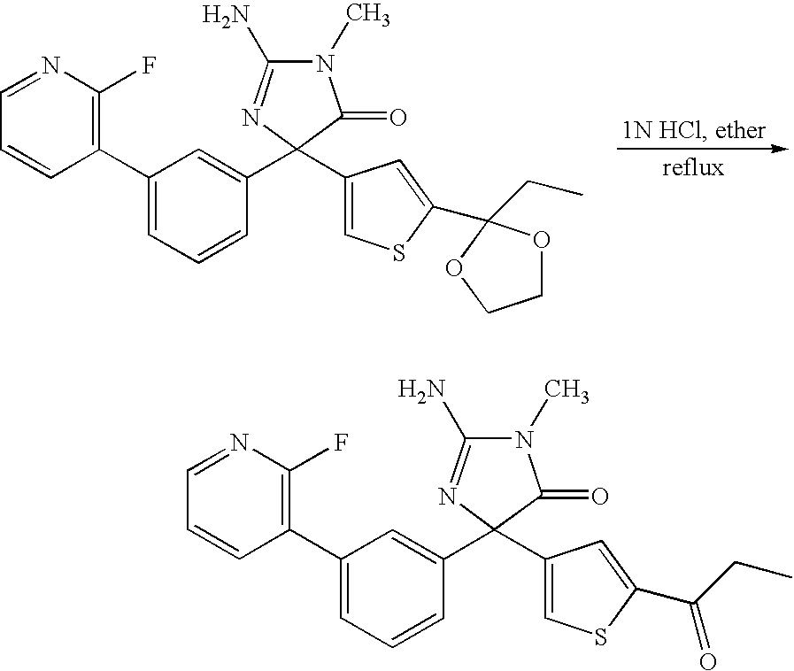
C1(C2(C3=CC(C4=C(F)N=CC=C4)=CC=C3)N=C(N)N(C)C2=O)=CSC(C2(CC)OCCO2)=C1.C1(C2(C3=CC(C4=C(F)N=CC=C4)=CC=C3)N=C(N)N(C)C2=O)=CSC(C(CC)=O)=C1
